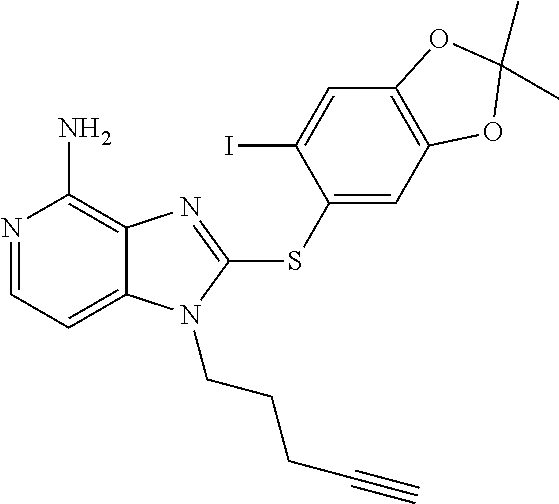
N1=CC=C2C(=C1N)N=C(SC1=CC3=C(C=C1I)OC(C)(C)O3)N2CCCC#C
